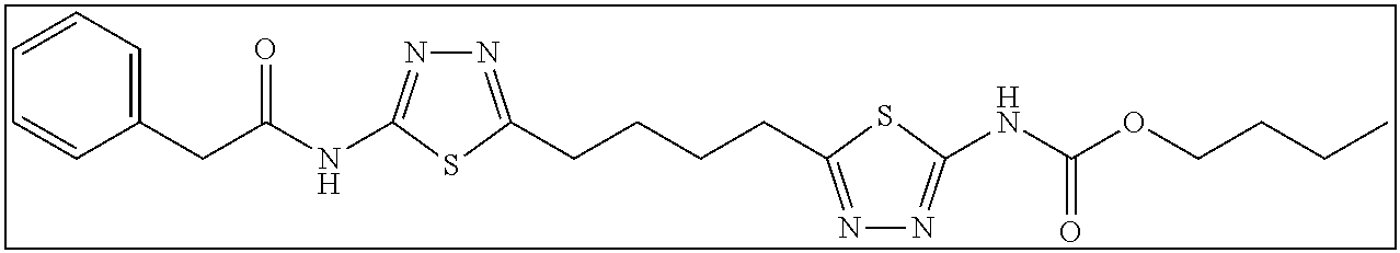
C1=CC=C(CC(NC2=NN=C(CCCCC3=NN=C(NC(OCCCC)=O)S3)S2)=O)C=C1
